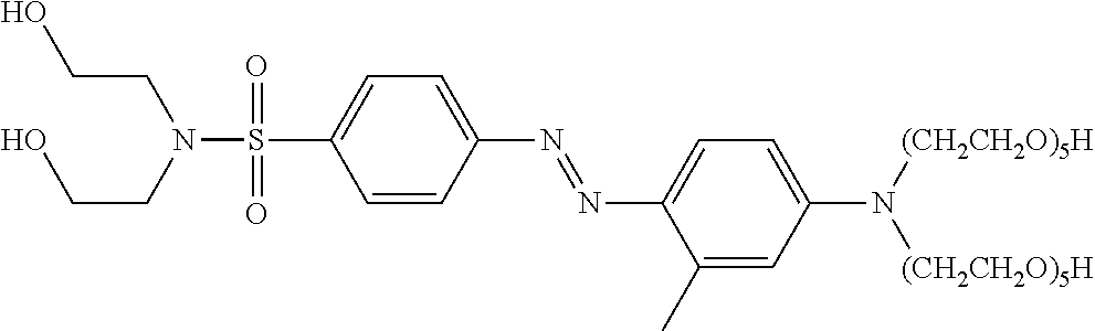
C1(N=NC2=CC=C(N([(CH2CH2O)5H])[(CH2CH2O)5H])C=C2C)=CC=C(S(N(CCO)CCO)(=O)=O)C=C1
